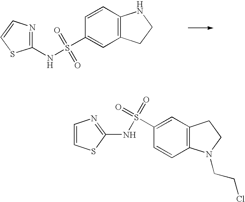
C1=CC2=C(C=C1S(=O)(=O)NC1=NC=CS1)CCN2.C1(S(=O)(=O)NC2=NC=CS2)=CC2=C(C=C1)N(CCCl)CC2
